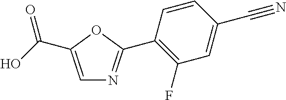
C1=C(C(O)=O)OC(C2=C(F)C=C(C#N)C=C2)=N1
